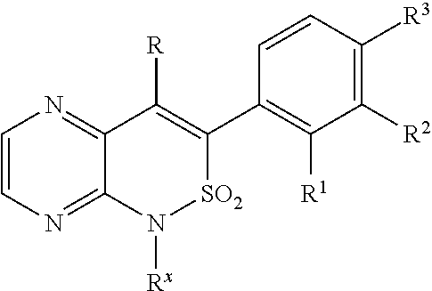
C1=CN=C2C(=N1)C([R])=C(C1=C([R1])C([R2])=C([R3])C=C1)[SO2]N2[Rx]
